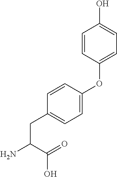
C1=C(OC2=CC=C(O)C=C2)C=CC(CC(N)C(=O)O)=C1
